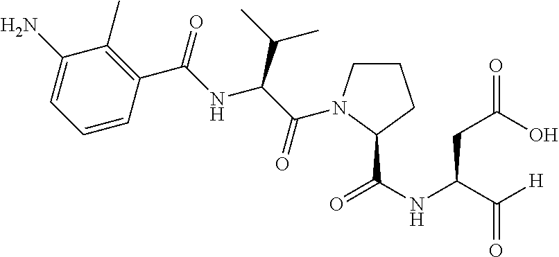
C1(N)=CC=CC(C(=O)NC(C(C)C)C(=O)N2CCCC2C(NC(C([H])=O)CC(=O)O)=O)=C1C
